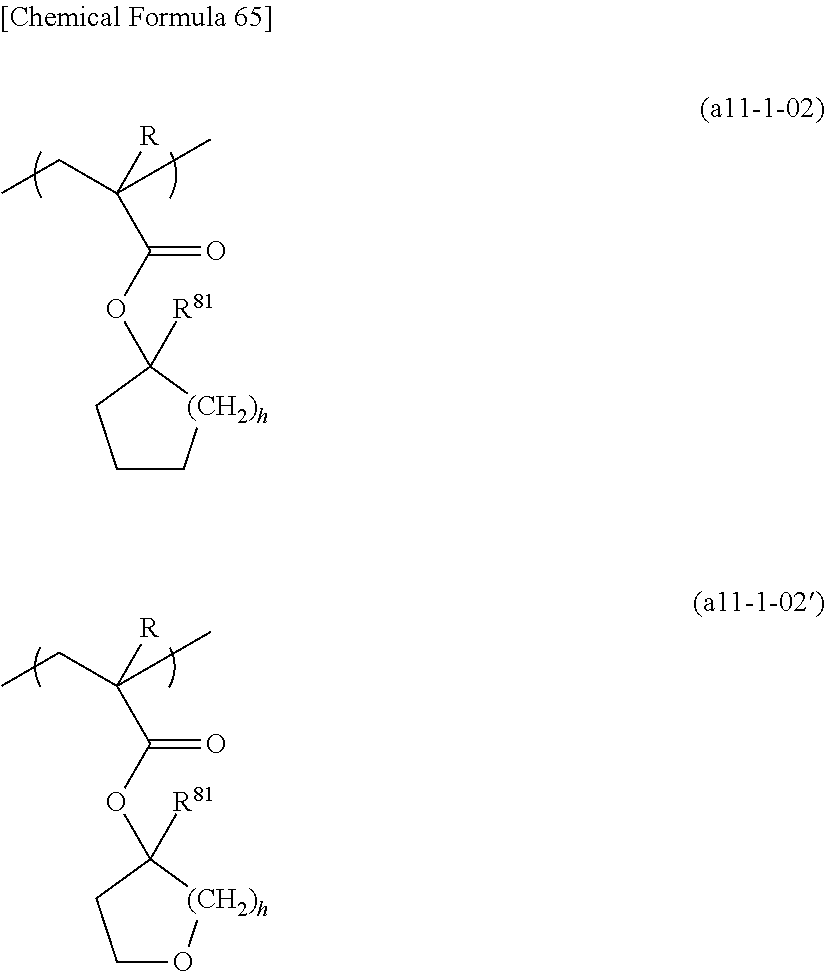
CCC(C)([R])C(=O)OC1([R81])[(CH2)h]CCC1.CCC(C)([R])C(=O)OC1([R81])[(CH2)h]OCC1
